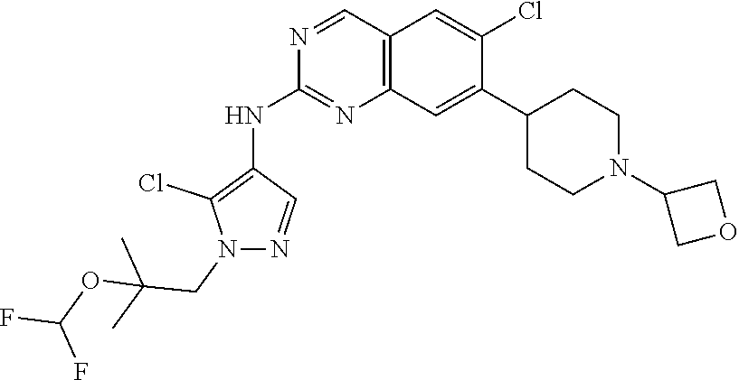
C(CN1C(Cl)=C(NC2=NC3=C(C=C(Cl)C(C4CCN(C5COC5)CC4)=C3)C=N2)C=N1)(C)(C)OC(F)F
